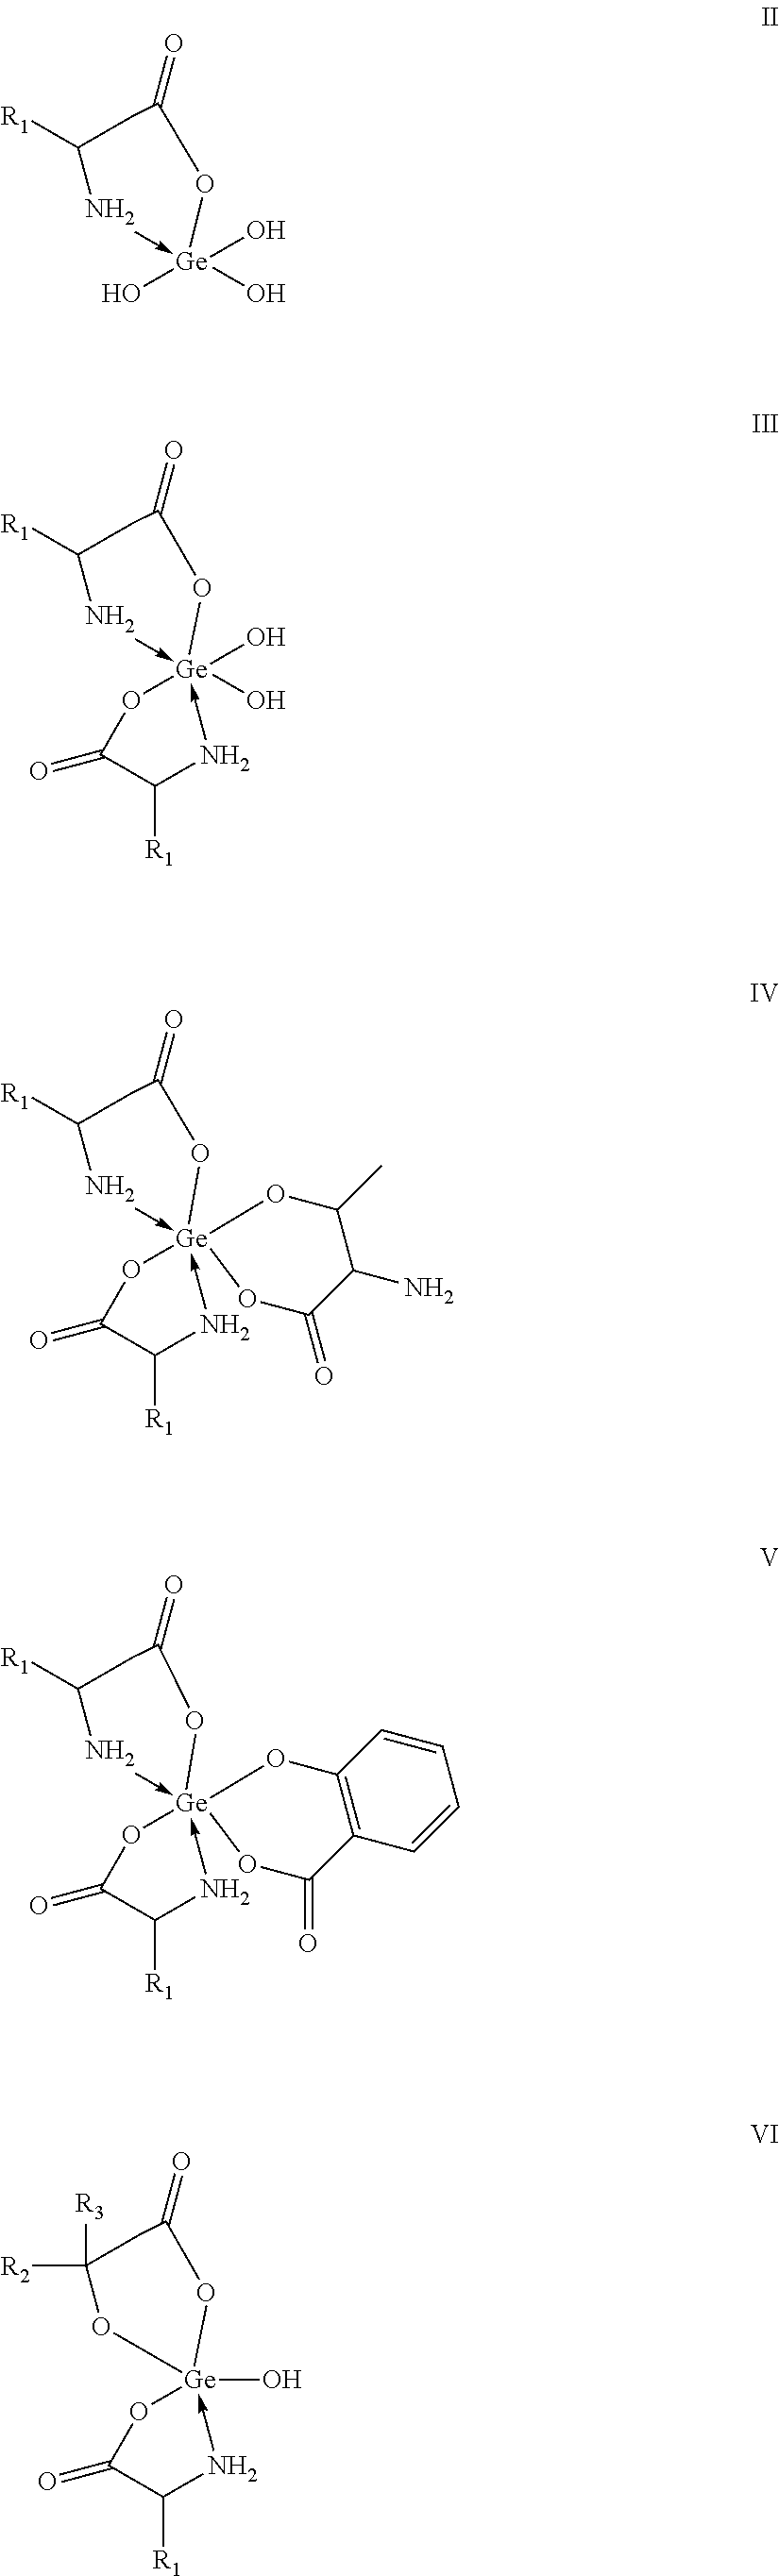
O[Ge]1(O)(O)-NC([R1])CC(=O)O1.O1[Ge]2(O)(O)(-NC([R1])CC(=O)O2)-NC([R1])C1=O.O1[Ge]23(-NC([R1])CC(=O)O2)(-NC([R1])C1=O)OC(=O)C(N)C(C)O3.O1[Ge]23(-NC([R1])CC(=O)O2)(-NC([R1])C1=O)OC(=O)C1=C(O3)C=CC=C1.O1[Ge]2(O)(-NC([R1])C1=O)OC(=O)CC([R2])([R3])O2
